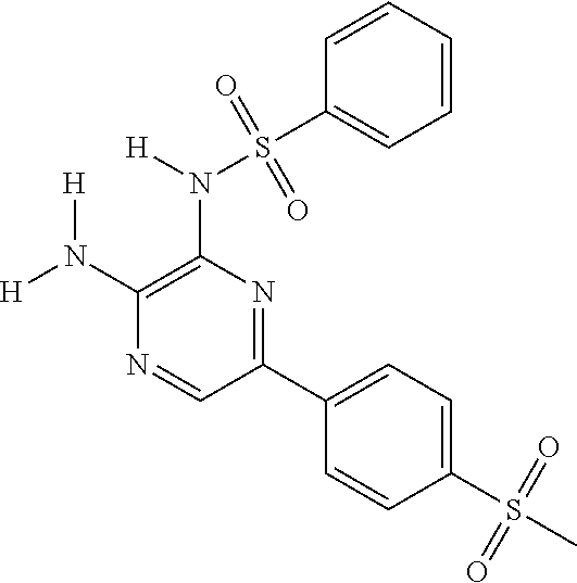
CS(C1=CC=C(C2=NC(N(S(C3=CC=CC=C3)(=O)=O)[H])=C(N([H])[H])N=C2)C=C1)(=O)=O
